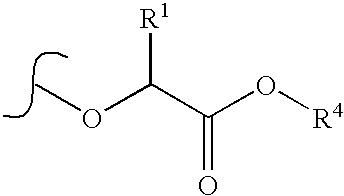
O(C)C(C(O[R4])=O)[R1]
